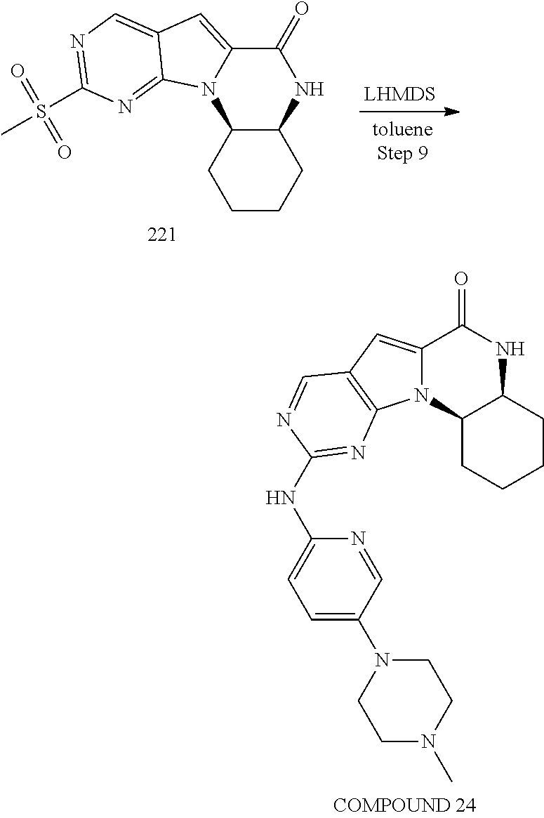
C1(=O)C2=CC3=CN=C(S(C)(=O)=O)N=C3N2C2C(N1)CCCC2.C12=CC3=C(N1C1C(NC2=O)CCCC1)N=C(NC1=CC=C(N2CCN(C)CC2)C=N1)N=C3
